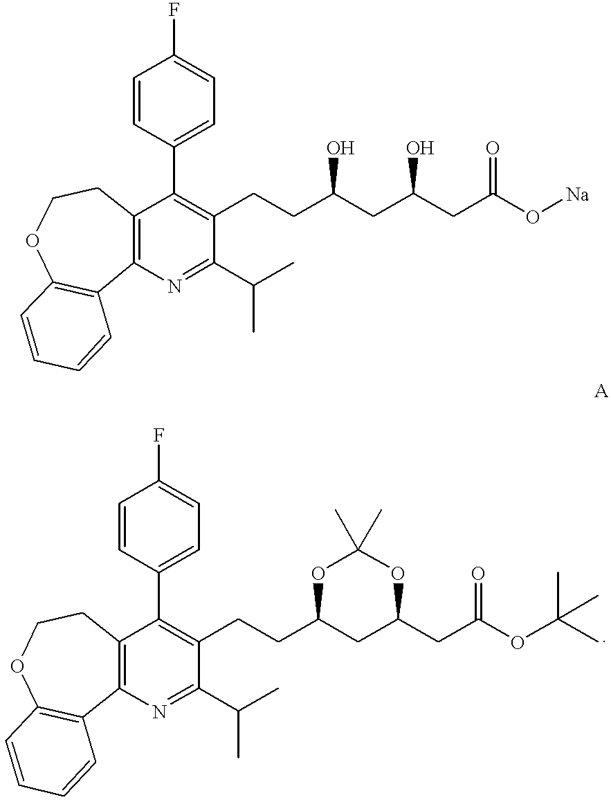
C1=CC(C2=C(CCC(CC(CC(O[Na])=O)O)O)C(C(C)C)=NC3=C2CCOC2=C3C=CC=C2)=CC=C1F.C1=CC(C2=C(CCC3CC(CC(OC(C)(C)C)=O)OC(C)(C)O3)C(C(C)C)=NC3=C2CCOC2=C3C=CC=C2)=CC=C1F
